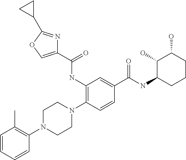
C1(NC(C2=COC(C3CC3)=N2)=O)=C(N2CCN(C3=C(C)C=CC=C3)CC2)C=CC(C(NC2C(O)C(O)CCC2)=O)=C1
